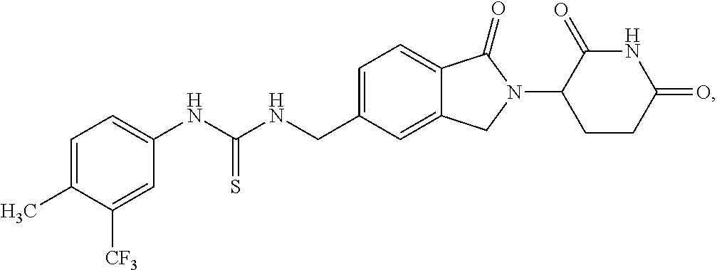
C1=C(CNC(NC2=CC=C(C)C([CF3])=C2)=S)C=C2C(=C1)C(=O)N(C1CCC(=O)NC1=O)C2
